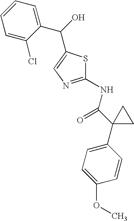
C1=CC=C(Cl)C(C(O)C2=CN=C(NC(C3(C4=CC=C(OC)C=C4)CC3)=O)S2)=C1
